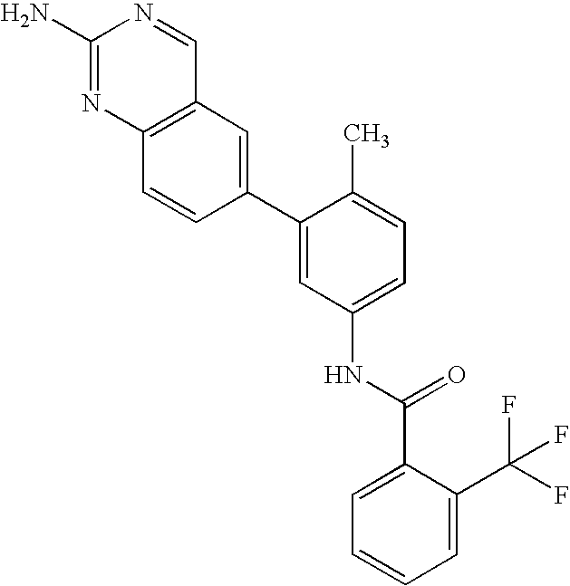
C1(N)=NC2=C(C=N1)C=C(C1=CC(NC(C3=CC=CC=C3C(F)(F)F)=O)=CC=C1C)C=C2
